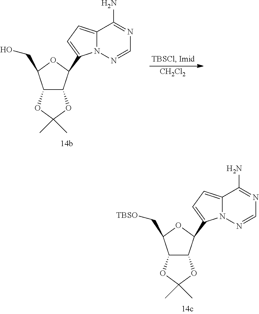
C12C(C(C3=CC=C4N3N=CN=C4N)OC1CO)OC(C)(C)O2.[CH2Cl2].C12C(C(C3=CC=C4N3N=CN=C4N)OC1C[TBSO])OC(C)(C)O2
